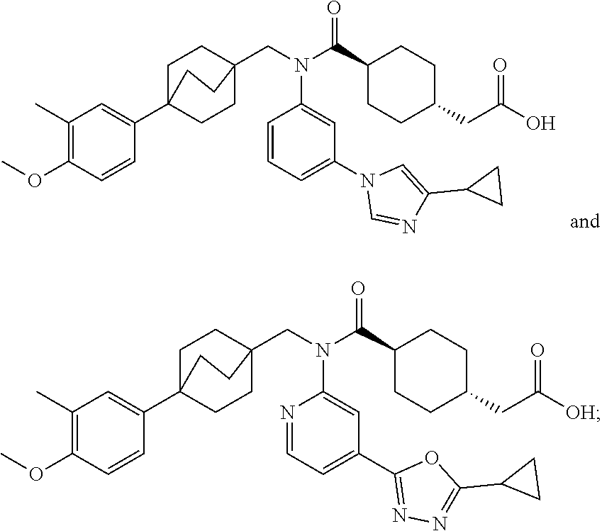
C1(N2C=C(C3CC3)N=C2)=CC=CC(N(CC23CCC(C4=CC(C)=C(OC)C=C4)(CC2)CC3)C(C2CCC(CC(O)=O)CC2)=O)=C1.C1(C2=NN=C(C3CC3)O2)=CC=NC(N(CC23CCC(C4=CC(C)=C(OC)C=C4)(CC2)CC3)C(C2CCC(CC([OH])=O)CC2)=O)=C1
